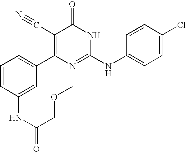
C1(NC(COC)=O)=CC(C2=C(C#N)C(=O)NC(NC3=CC=C(Cl)C=C3)=N2)=CC=C1
